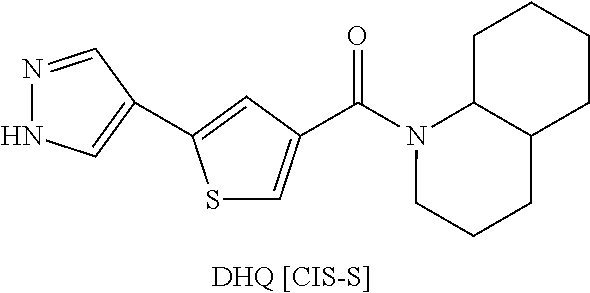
[DHQ [CIS-S]].S1C=C(C(N2CCCC3C2CCCC3)=O)C=C1C1=CNN=C1
